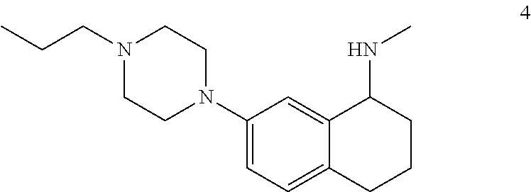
C1(N2CCN(CCC)CC2)=CC=C2C(=C1)C(NC)CCC2
